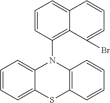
C1=CC=C2C(=C1)N(C1=C3C(=CC=C1)C=CC=C3Br)C1=C(S2)C=CC=C1
